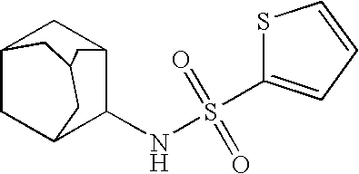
C12CC3C(NS(=O)(=O)C4=CC=CS4)C(C1)CC(C2)C3
